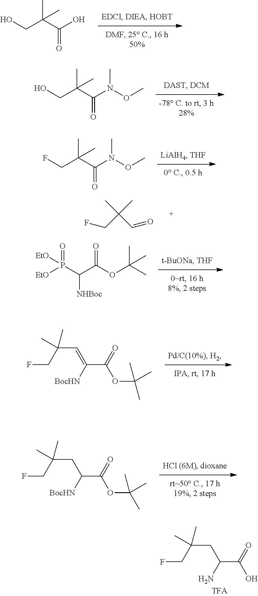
OCC(C)(C(=O)O)C.OCC(C)(C(=O)N(C)OC)C.FCC(C)(C(=O)N(C)OC)C.CC(C=O)(C)CF.[EtO]P(C([NHBoc])C(=O)OC(C)(C)C)(=O)[EtO].C(C=C([BocHN])C(=O)OC(C)(C)C)(CF)(C)C.C(CC(N)C(=O)O)(CF)(C)C.C(CC([BocHN])C(=O)OC(C)(C)C)(CF)(C)C
